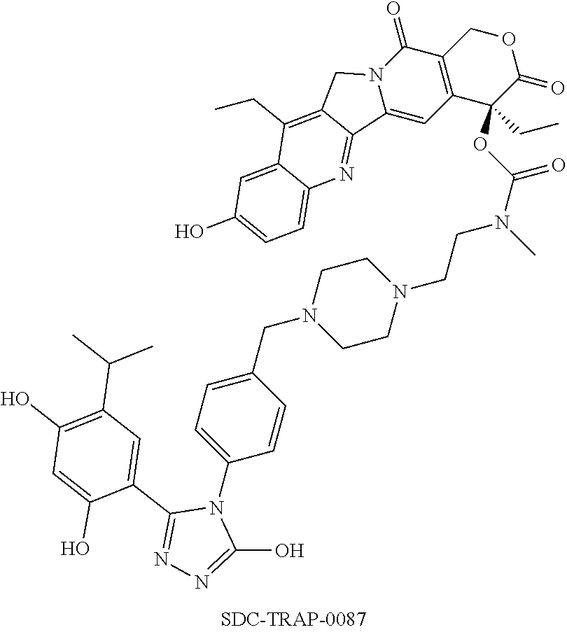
C12=C(C(OC(=O)N(C)CCN3CCN(CC4=CC=C(N5C(C6=CC(C(C)C)=C(O)C=C6O)=NN=C5O)C=C4)CC3)(CC)C(=O)OC1)C=C1N(C2=O)CC2=C(CC)C3=CC(O)=CC=C3N=C12
